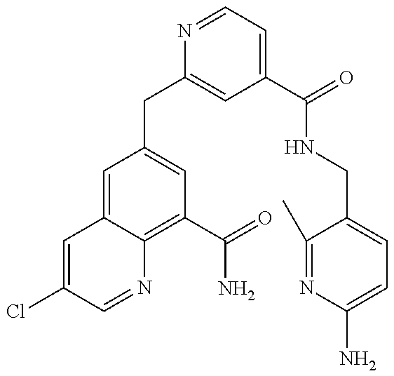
C1(CC2=CC(C(=O)NCC3=CC=C(N)N=C3C)=CC=N2)=CC(C(N)=O)=C2C(=C1)C=C(Cl)C=N2
